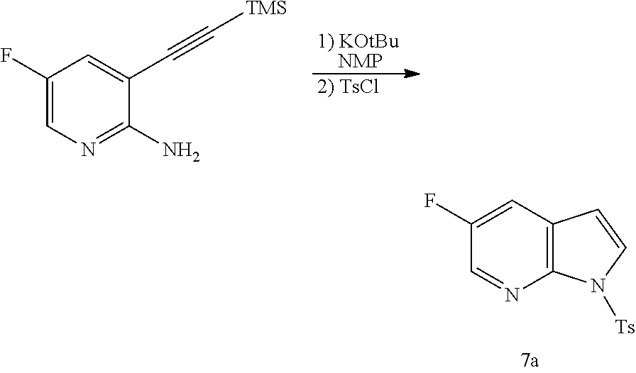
C1(F)=CC2=C(N=C1)N([Ts])C=C2.[2) TsCl].[1) KOtBu    NMP].C1(F)=CN=C(N)C(C#C[TMS])=C1
